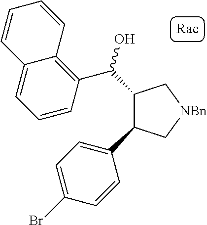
C1(C(C2=C3C(=CC=C2)C=CC=C3)O)C(C2=CC=C(Br)C=C2)C[NBn]C1
